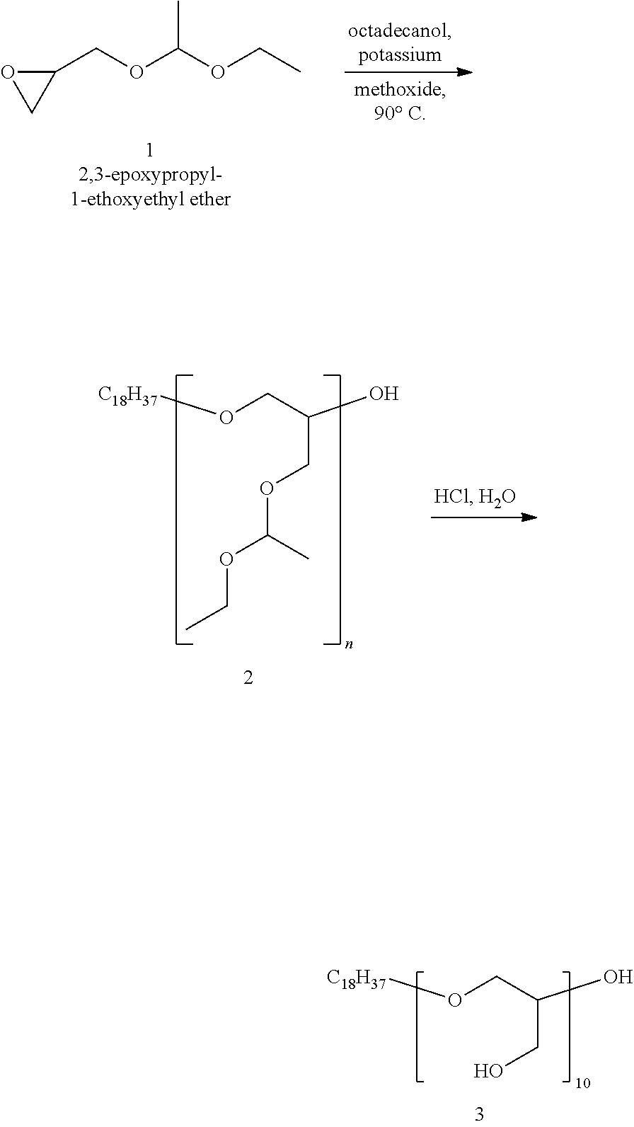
O1C(COC(OCC)C)C1.O(CC(COC(C)OCC)O)[C18H37].O(CC(CO)O)[C18H37]
